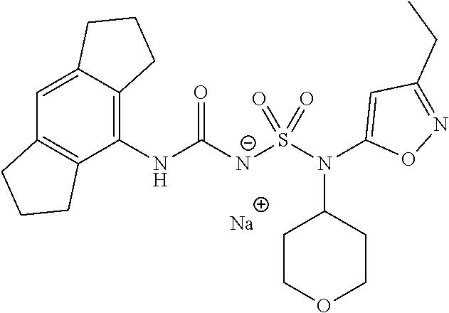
[Na].C1(NC([N-]S(N(C2=CC(CC)=NO2)C2CCOCC2)(=O)=O)=O)=C2C(=CC3=C1CCC3)CCC2
